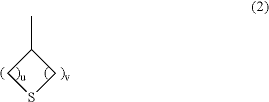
S1CC(C)C1
